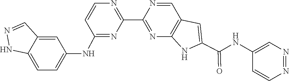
N1=CC2=C(N=C1C1=NC=CC(NC3=CC=C4C(=C3)C=NN4)=N1)NC(C(NC1=CN=NC=C1)=O)=C2
